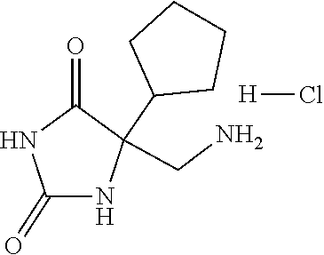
C1(=O)C(C2CCCC2)(CN)NC(=O)N1.[H]Cl
